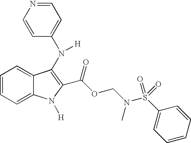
C12=CC=CC=C1C(N([H])C1=CC=NC=C1)=C(C(OCN(S(C1=CC=CC=C1)(=O)=O)C)=O)N2[H]
